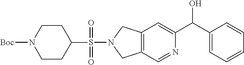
C12=C(C=NC(C(C3=CC=CC=C3)O)=C1)CN(S(C1CCN([Boc])CC1)(=O)=O)C2
